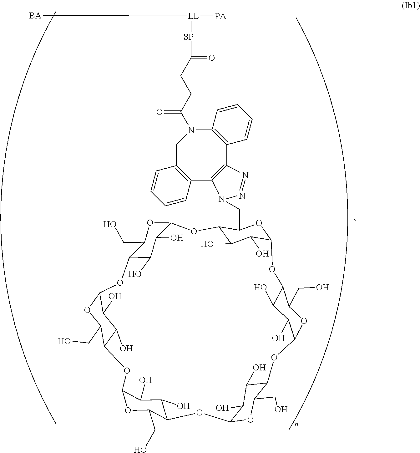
[BA][LL]([PA])[SP]C(=O)CCC(N1C2=C(C3=C(C4=C(C1)C=CC=C4)N(CC1C4C(O)C(O)C(O1)OC1C(O)C(O)C(OC1CO)OC1C(O)C(O)C(OC1CO)OC1C(O)C(O)C(OC1CO)OC1C(O)C(O)C(OC1CO)OC1C(O)C(O)C(O4)OC1CO)N=N3)C=CC=C2)=O
